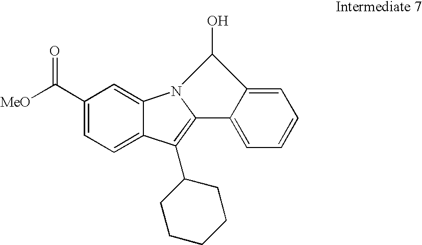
C1(C([MeO])=O)=CC=C2C(=C1)N1C(=C2C2CCCCC2)C2=CC=CC=C2C1O
